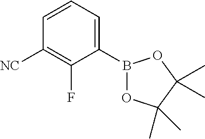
C1([NC])=C(F)C(B2OC(C)(C)C(C)(C)O2)=CC=C1
